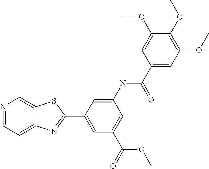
N1=CC=C2C(=C1)SC(C1=CC(C(OC)=O)=CC(NC(=O)C3=CC(OC)=C(OC)C(OC)=C3)=C1)=N2
